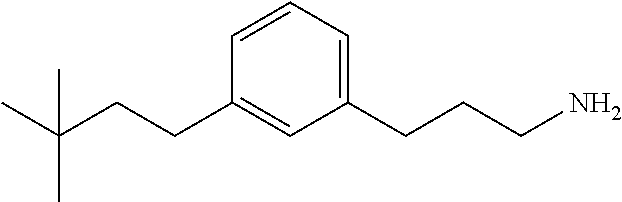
CC(CCC1=CC(CCCN)=CC=C1)(C)C
